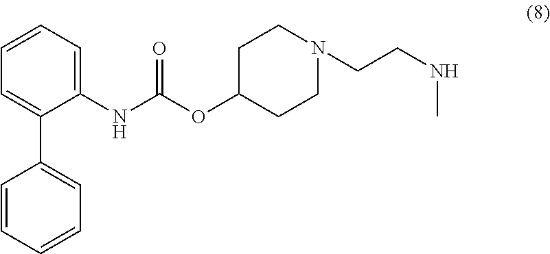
C1=CC=C(C2=CC=CC=C2)C(NC(OC2CCN(CCNC)CC2)=O)=C1
